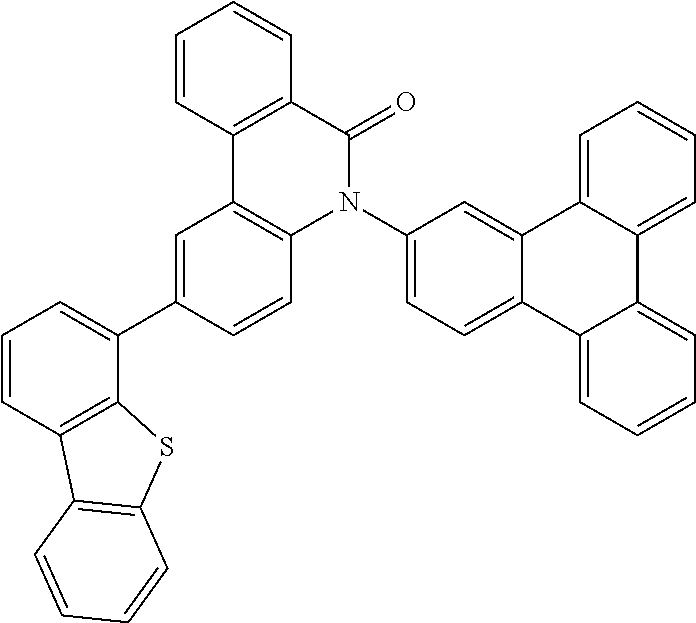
C1=CC2=C(C=C1)C(=O)N(C1=CC=C3C(=C1)C1=CC=CC=C1C1=CC=CC=C31)C1=C2C=C(C2=CC=CC3=C2SC2=C3C=CC=C2)C=C1
